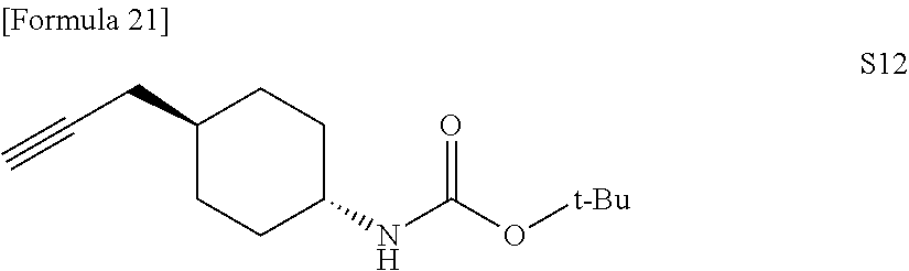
C1(CC#C)CCC(NC(O[t-Bu])=O)CC1
